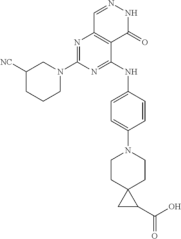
N1=C(N2CC([NC])CCC2)N=C(NC2=CC=C(N3CCC4(CC3)CC4C(O)=O)C=C2)C2=C1C=NNC2=O
